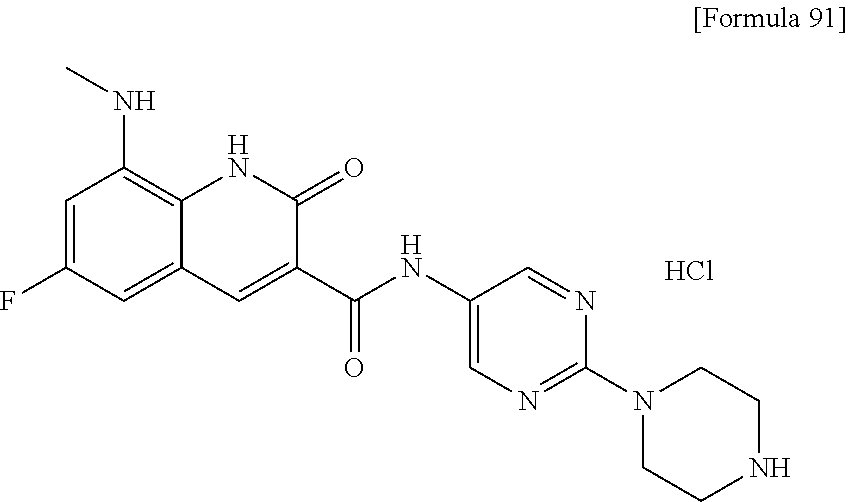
C1=C(F)C=C2C(=C1NC)NC(=O)C(C(NC1=CN=C(N3CCNCC3)N=C1)=O)=C2.Cl
